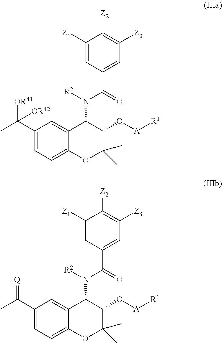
C1(C(C)([OR41])[OR42])=CC=C2C(=C1)C(N(C(C1=CC([Z3])=C([Z2])C([Z1])=C1)=O)[R2])C(O[A][R1])C(C)(C)O2.C1(C(C)=[Q])=CC=C2C(=C1)C(N(C(C1=CC([Z3])=C([Z2])C([Z1])=C1)=O)[R2])C(O[A][R1])C(C)(C)O2
